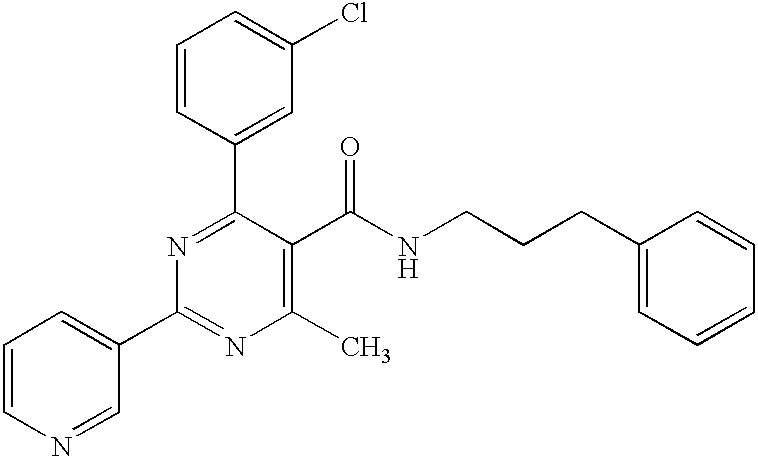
C1=CC(C2=NC(C3=CC=CN=C3)=NC(C)=C2C(NCCCC2=CC=CC=C2)=O)=CC(Cl)=C1
